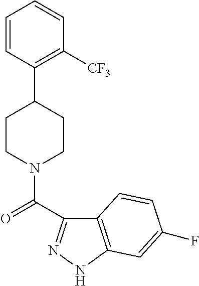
C1=CC(C2CCN(C(=O)C3=NNC4=C3C=CC(F)=C4)CC2)=C([CF3])C=C1
